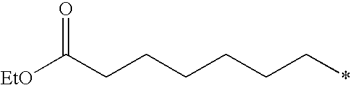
[EtO]C(CCCCCC*)=O
